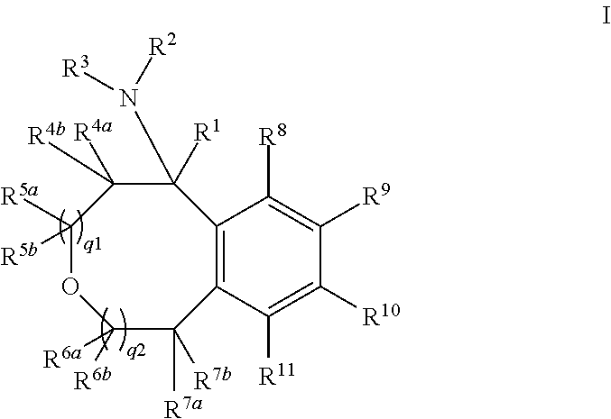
C12=C(C([R11])=C([R10])C([R9])=C1[R8])C([R7b])([R7a])C([R6b])([R6a])OC([R5a])([R5b])C([R4a])([R4b])C2([R1])N([R2])[R3]
